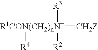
[R1CON(CH2)nN+]([CH2Z])([R4])([R3])[R2]
